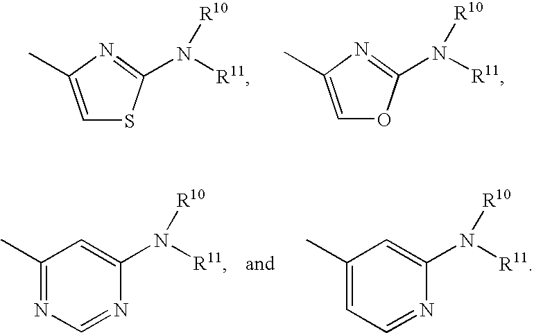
C1=C(C)N=C(N([R11])[R10])S1.C1=C(C)N=C(N([R11])[R10])O1.C1(C)=NC=NC(N([R11])[R10])=C1.C1(C)=CC=NC(N([R11])[R10])=C1
